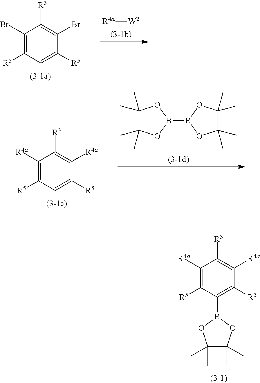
C1(Br)=C([R5])C=C([R5])C(Br)=C1[R3].[R4a][W2].C1([R4a])=C([R5])C=C([R5])C([R4a])=C1[R3].B1(B2OC(C)(C)C(C)(C)O2)OC(C)(C)C(C)(C)O1.C1([R4a])=C([R5])C(B2OC(C)(C)C(C)(C)O2)=C([R5])C([R4a])=C1[R3]
